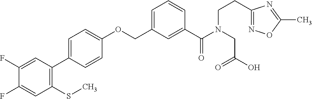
C1(F)=CC(C2=CC=C(OCC3=CC=CC(C(N(CC(O)=O)CCC4=NOC(C)=N4)=O)=C3)C=C2)=C(SC)C=C1F
